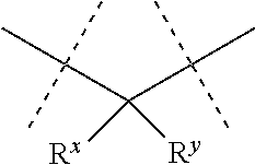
C(C(C(C)(C)C)([Rx])[Ry])(C)(C)C
